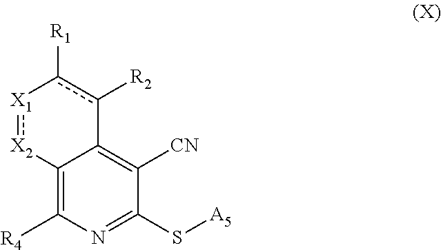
[X1]1:[X2]C2=C([R4])N=C(S[A5])C([CN])=C2c([R2])c-1[R1]
